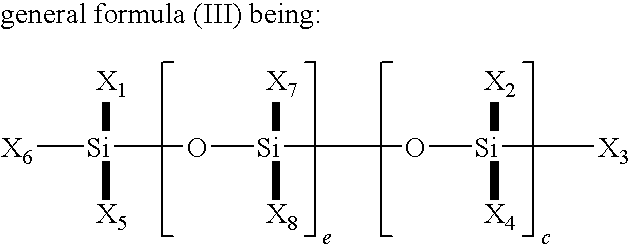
[X6][Si]([X1])([X5])O[Si](O[Si]([X3])([X2])[X4])([X7])[X8]
